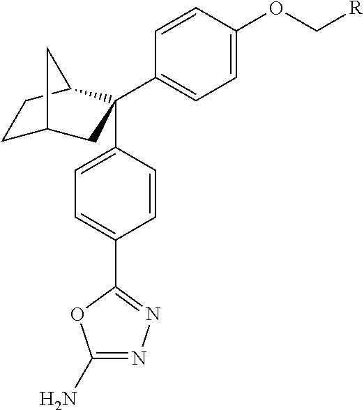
C1C2CC(C3=CC=C(OC[R])C=C3)(C3=CC=C(C4=NN=C(N)O4)C=C3)C(C1)C2
